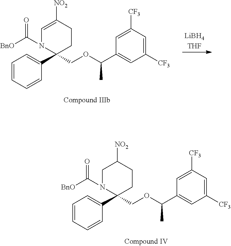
C1=CC=CC(C2(COC(C3=CC([CF3])=CC([CF3])=C3)C)CCC([NO2])CN2C([BnO])=O)=C1.C1=CC=CC(C2(COC(C3=CC([CF3])=CC([CF3])=C3)C)CCC([NO2])=CN2C([BnO])=O)=C1
